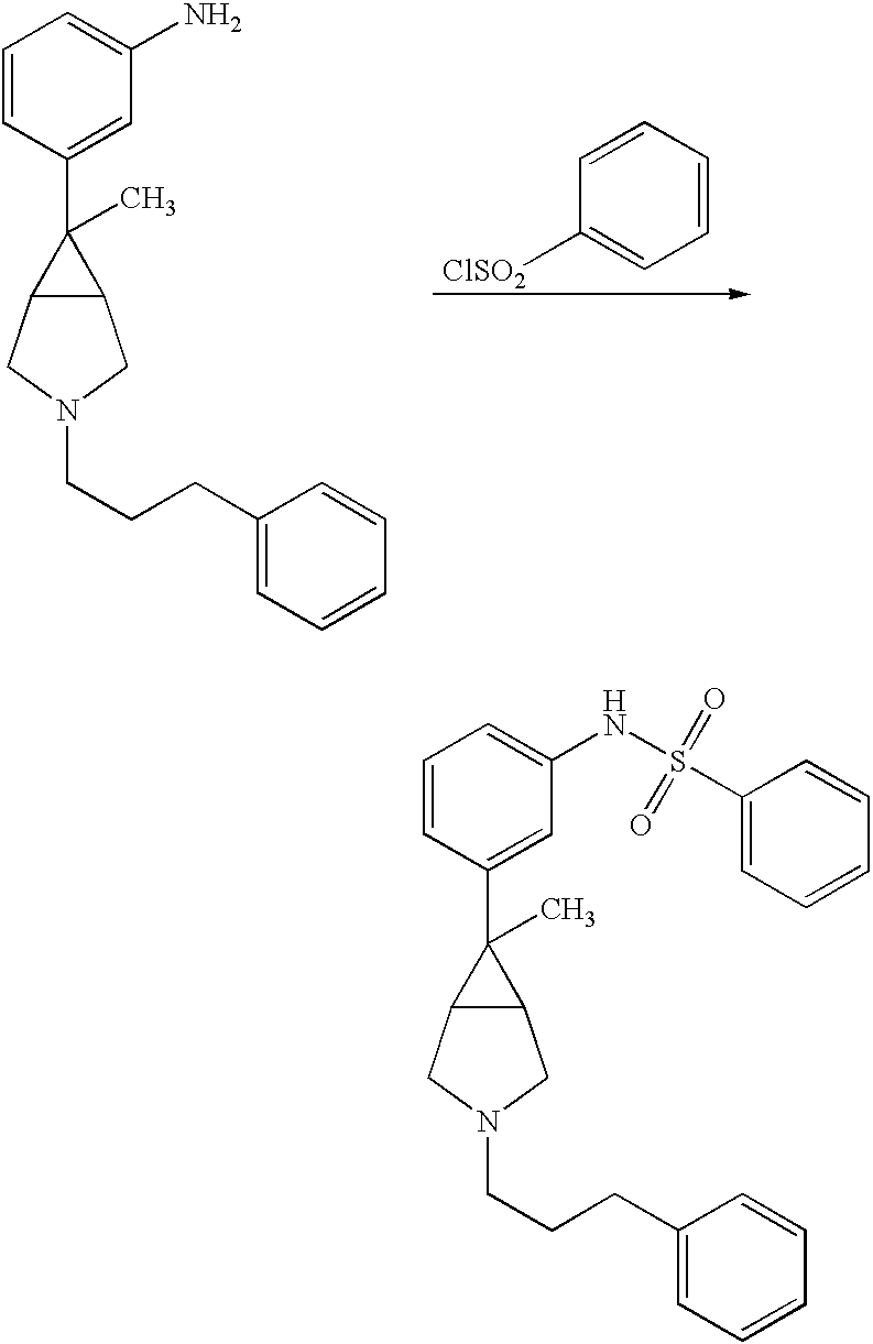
C1=CC(C2(C)C3C2CN(CCCC2=CC=CC=C2)C3)=CC(N)=C1.C1=CC([ClSO2])=CC=C1.C1=CC(C2(C)C3C2CN(CCCC2=CC=CC=C2)C3)=CC(NS(C2=CC=CC=C2)(=O)=O)=C1
